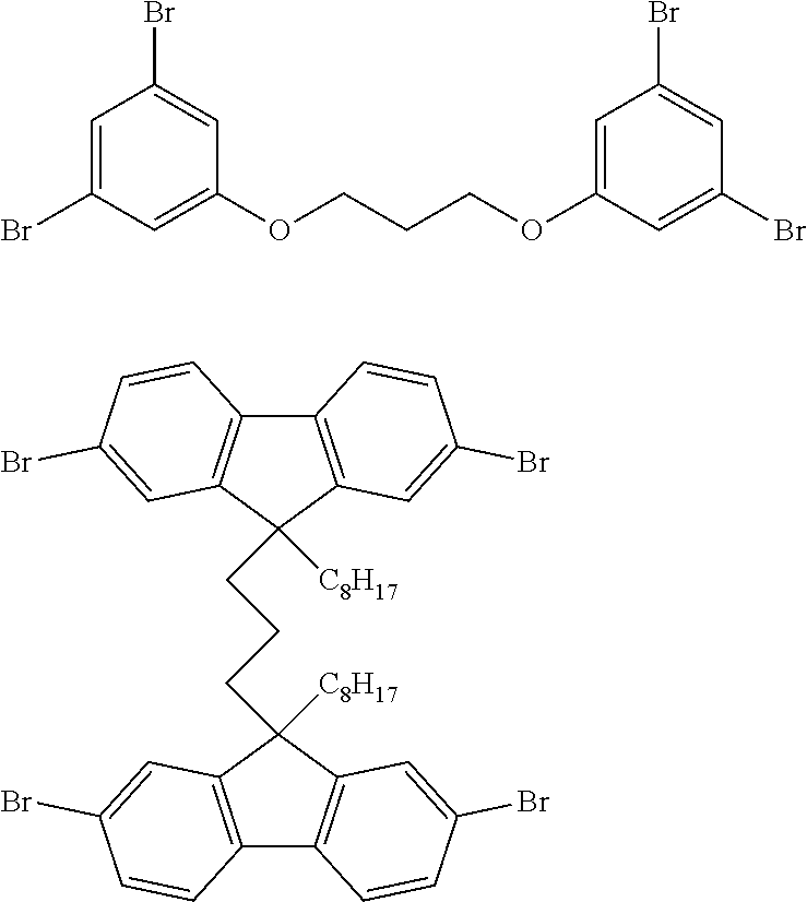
C1=C(Br)C=C(OCCCOC2=CC(Br)=CC(Br)=C2)C=C1Br.C12=C(C(CCCC3([C8H17])C4=C(C5=C3C=C(Br)C=C5)C=CC(Br)=C4)([C8H17])C3=C1C=CC(Br)=C3)C=C(Br)C=C2
